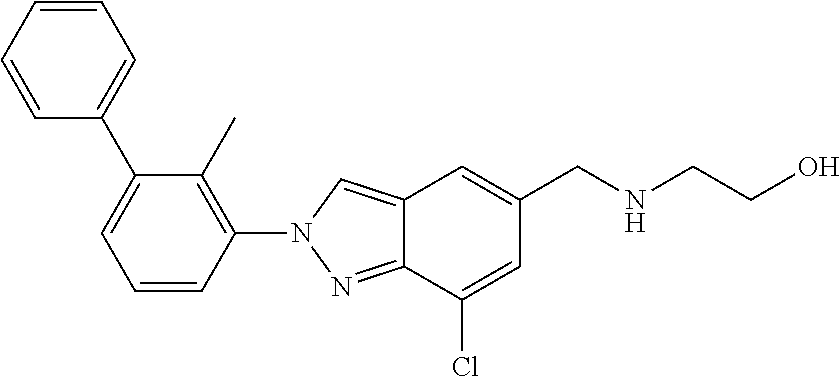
C1=CC=CC(C2=CC=CC(N3N=C4C(=C3)C=C(CNCCO)C=C4Cl)=C2C)=C1
